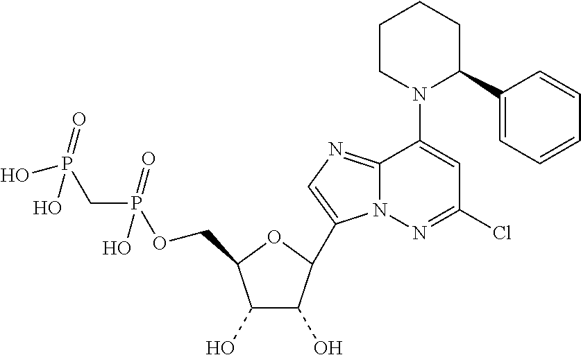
C1(O)C(O)C(C2=CN=C3N2N=C(Cl)C=C3N2C(C3=CC=CC=C3)CCCC2)OC1COP(CP(O)(=O)O)(=O)O
